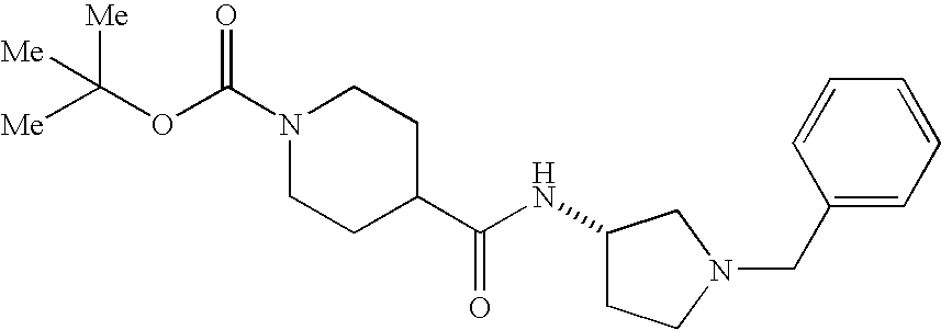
N1(C(OC([Me])([Me])[Me])=O)CCC(C(NC2CCN(CC3=CC=CC=C3)C2)=O)CC1
